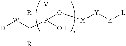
C(P(O[X][Y][Z][L])(=[V])O)([W][D])([R])[R]
